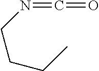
N(=C=O)CCCC
